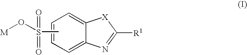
C1=CC=C2C(=C1)[X]C([R1])=N2.[M]OS(C)(=O)=O
